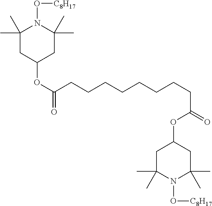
C1(C)(C)CC(OC(=O)CCCCCCCCC(=O)OC2CC(C)(C)N(O[C8H17])C(C)(C)C2)CC(C)(C)N1O[C8H17]
